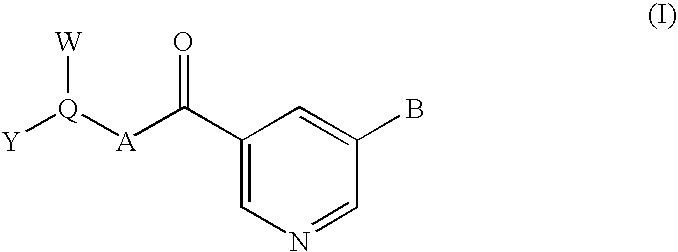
C1(C([A][Q]([Y])[W])=O)=CN=CC(B)=C1
